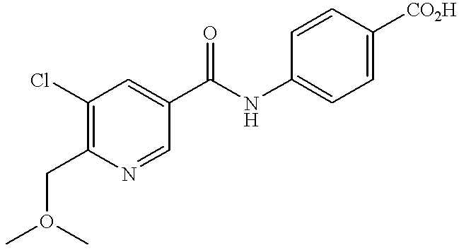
C1(Cl)=C(CO(C)C)N=CC(C(NC2=CC=C([CO2H])C=C2)=O)=C1
